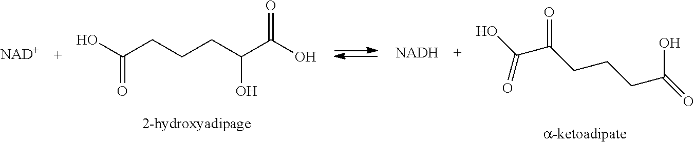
[NAD+].[NADH].C(CCCC(C(O)=O)O)(=O)O.C(C(CCCC(=O)O)=O)(O)=O
